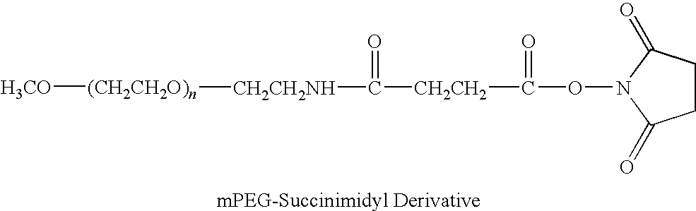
C(ON1C(=O)CCC1=O)(=O)[CH2CH2]C(=O)[CH2CH2NH][(CH2CH2O)n][H3CO]
